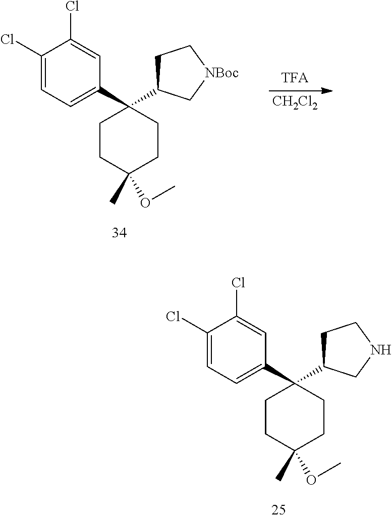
[CH2Cl2].C1(C2(C3CC[NBoc]C3)CCC(OC)(C)CC2)=CC=C(Cl)C(Cl)=C1.C1(C2(C3CCNC3)CCC(OC)(C)CC2)=CC=C(Cl)C(Cl)=C1
